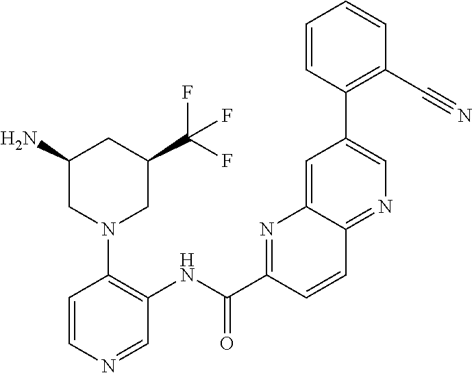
C1=CN=CC(NC(C2=NC3=CC(C4=C(C#N)C=CC=C4)=CN=C3C=C2)=O)=C1N1CC(C(F)(F)F)CC(N)C1
